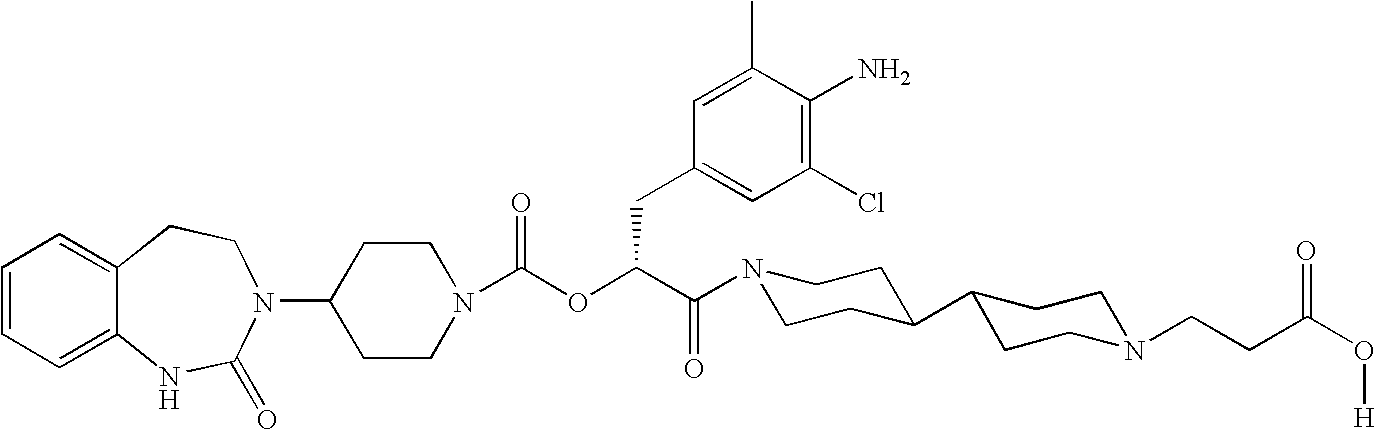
C1(N2C(=O)NC3=CC=CC=C3CC2)CCN(C(OC(C(=O)N2CCC(C3CCN(CCC(O[H])=O)CC3)CC2)CC2=CC(Cl)=C(N)C(C)=C2)=O)CC1
